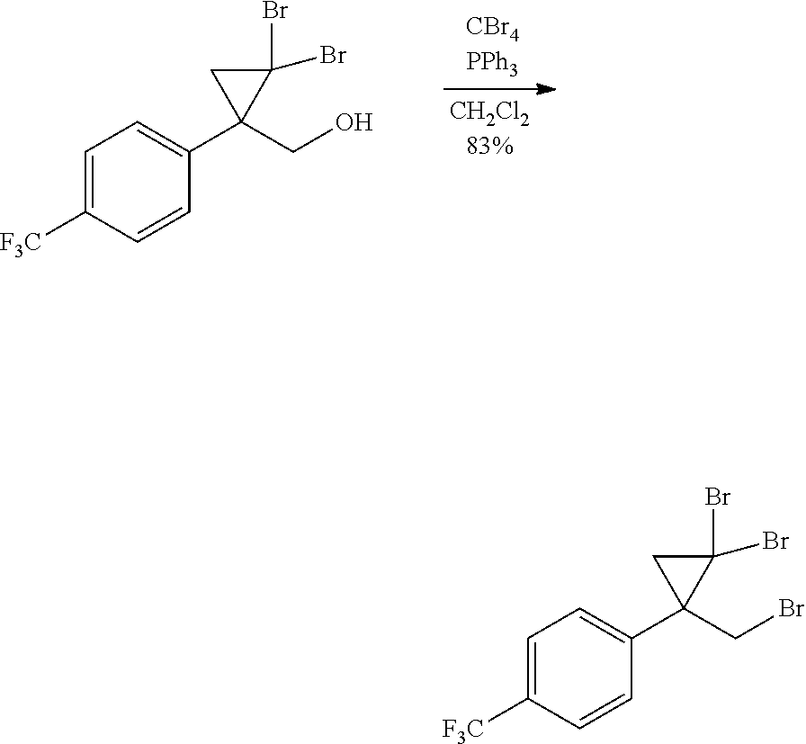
C1=C([F3C])C=CC(C2(CO)C(Br)(Br)C2)=C1.C1=C([F3C])C=CC(C2(CBr)C(Br)(Br)C2)=C1
